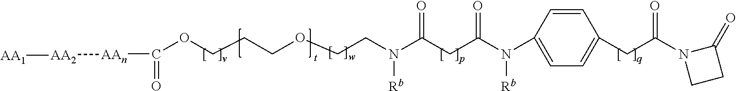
C(N(CCOCCCOC(=O)[AAn][AA2][AA1])[Rb])(CC(N(C1=CC=C(CC(N2CCC2=O)=O)C=C1)[Rb])=O)=O
